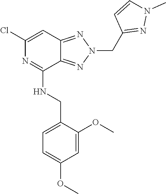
C1=C(CNC2=NC(Cl)=CC3=NN(CC4=NN(C)C=C4)N=C23)C(OC)=CC(OC)=C1
